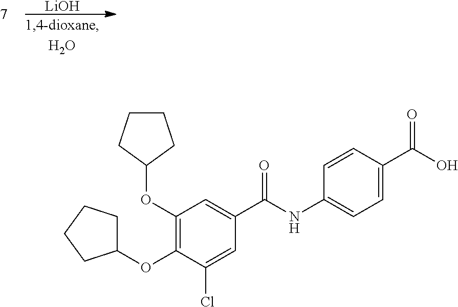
C1(OC2CCCC2)=C(OC2CCCC2)C(Cl)=CC(C(NC2=CC=C(C(O)=O)C=C2)=O)=C1.[LiOH]
